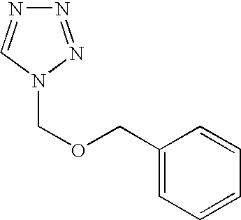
C1(COCN2N=NN=C2)=CC=CC=C1
